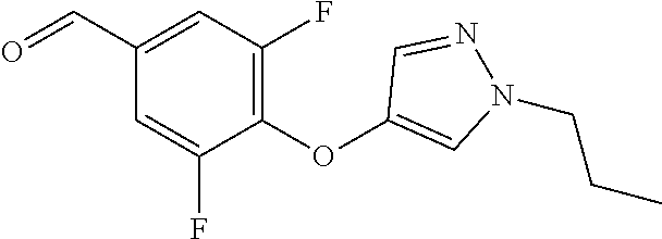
C1=C(F)C(OC2=CN(CCC)N=C2)=C(F)C=C1C=O
